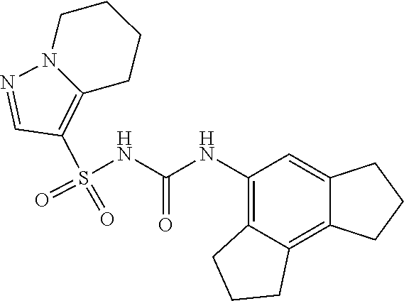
S(NC(NC1=C2C(=C3C(=C1)CCC3)CCC2)=O)(C1=C2N(N=C1)CCCC2)(=O)=O
